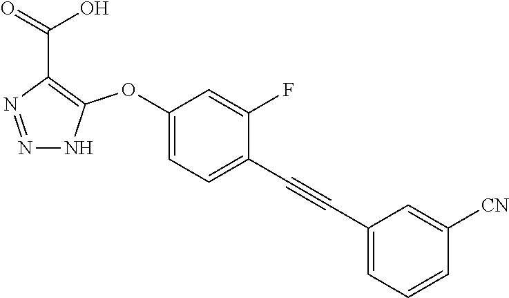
N1=NC(C(=O)O)=C(OC2=CC=C(C#CC3=CC=CC([CN])=C3)C(F)=C2)N1
